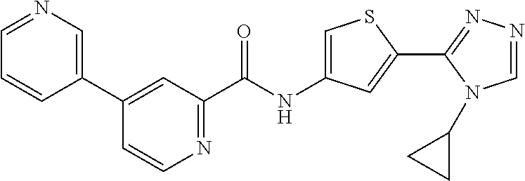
C1=NC=C(C2=CC(C(NC3=CSC(C4=NN=CN4C4CC4)=C3)=O)=NC=C2)C=C1
